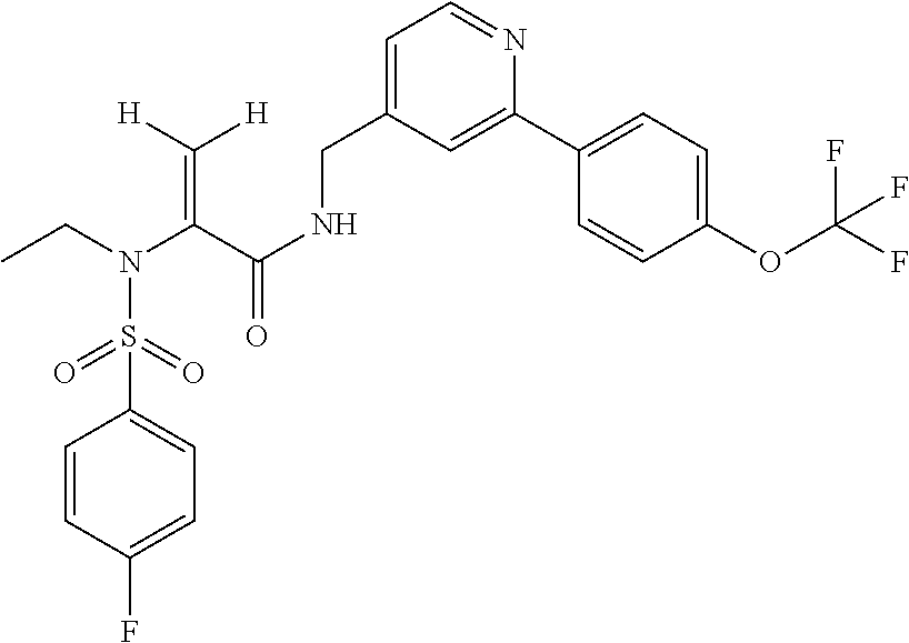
C(=C(C(NCC1=CC=NC(C2=CC=C(OC(F)(F)F)C=C2)=C1)=O)N(CC)S(=O)(=O)C1=CC=C(F)C=C1)([H])[H]
